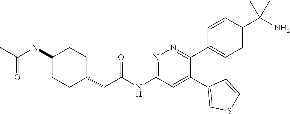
C1(N(C(=O)C)C)CCC(CC(NC2=NN=C(C3=CC=C(C(N)(C)C)C=C3)C(C3=CSC=C3)=C2)=O)CC1
